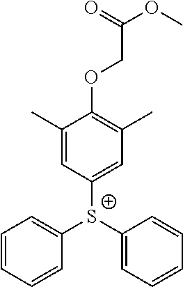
C1=CC=CC([S+](C2=CC=CC=C2)C2=CC(C)=C(OCC(OC)=O)C(C)=C2)=C1
